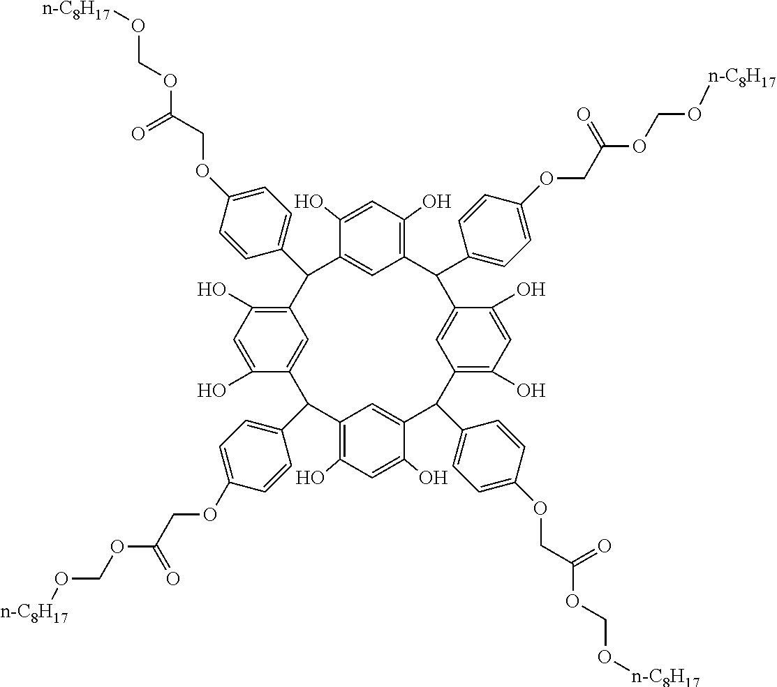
C1=C(O)C2=CC(=C1O)C(C1=CC=C(OCC(OCO[n-C8H17])=O)C=C1)C1=CC(=C(O)C=C1O)C(C1=CC=C(OCC(OCO[n-C8H17])=O)C=C1)C1=CC(=C(O)C=C1O)C(C1=CC=C(OCC(OCO[n-C8H17])=O)C=C1)C1=CC(=C(O)C=C1O)C2C1=CC=C(OCC(=O)OCO[n-C8H17])C=C1
